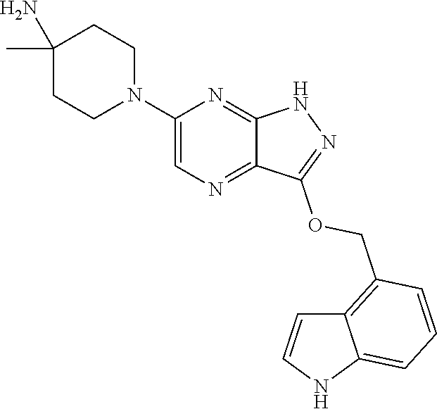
C1(N)(C)CCN(C2=CN=C3C(=N2)NN=C3OCC2=C3C(=CC=C2)NC=C3)CC1
